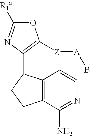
O1C([R1a])=NC(C2C3=C(CC2)C(N)=NC=C3)=C1[Z][A]B
